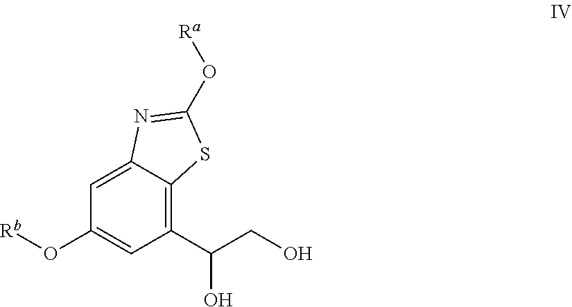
C1=C2C(=C(C(CO)O)C=C1O[Rb])SC(O[Ra])=N2
